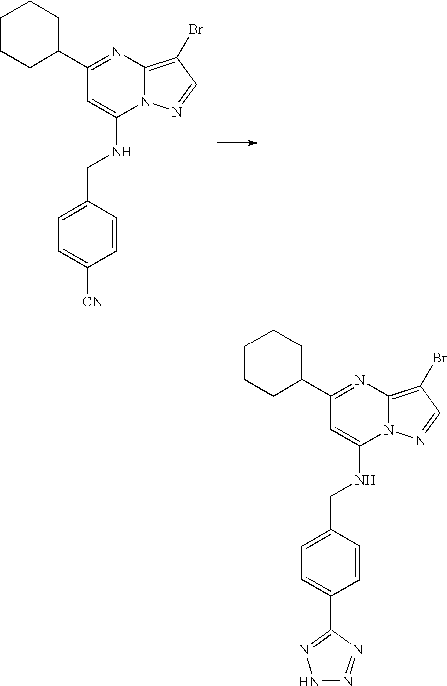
C1(C2=NC3=C(Br)C=NN3C(NCC3=CC=C([CN])C=C3)=C2)CCCCC1.C1(C2=NC3=C(Br)C=NN3C(NCC3=CC=C(C4=NNN=N4)C=C3)=C2)CCCCC1
